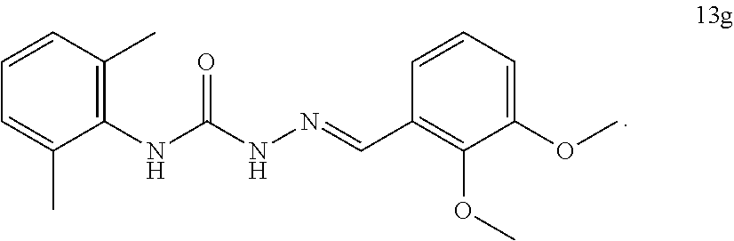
C1=CC=C(C)C(NC(NN=CC2=C(OC)C(OC)=CC=C2)=O)=C1C
